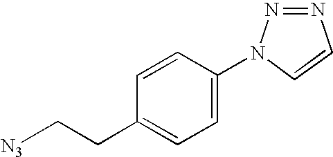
C1=C(N2N=NC=C2)C=CC(CC[N3])=C1
